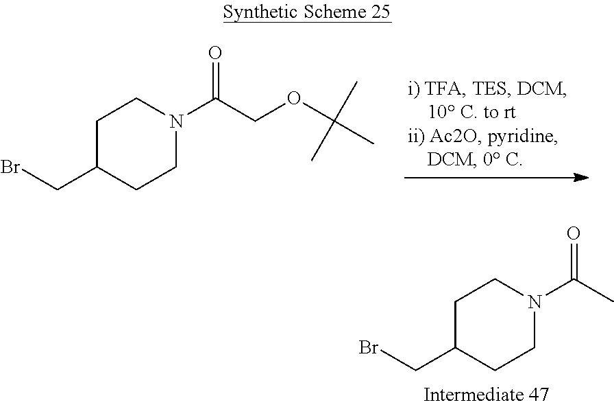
C1C(CBr)CCN(C(COC(C)(C)C)=O)C1.C1C(CBr)CCN(C(C)=O)C1
